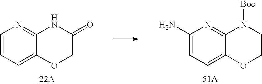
C1(N)=CC=C2C(=N1)N([Boc])CCO2.[51A].C1=CC=C2C(=N1)NC(=O)CO2.[22A]
